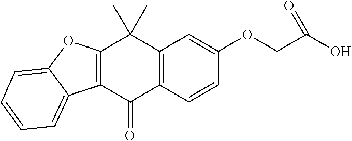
C12=C(C=CC(OCC(O)=O)=C1)C(=O)C1=C(C2(C)C)OC2=CC=CC=C12
